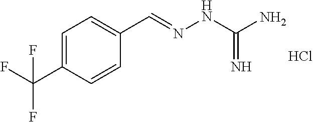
C1=C(C(F)(F)F)C=CC(C=NNC(N)=N)=C1.Cl
